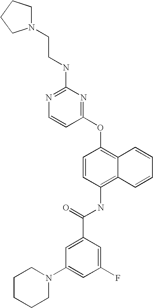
N1=C(NCCN2CCCC2)N=C(OC2=C3C(=C(NC(C4=CC(N5CCCCC5)=CC(F)=C4)=O)C=C2)C=CC=C3)C=C1
